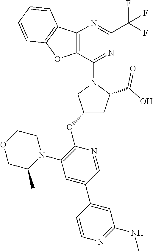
C12=C(C(N3CC(OC4=C(N5CCOCC5C)C=C(C5=CC(NC)=NC=C5)C=N4)CC3C(O)=O)=NC(C(F)(F)F)=N1)OC1=C2C=CC=C1
